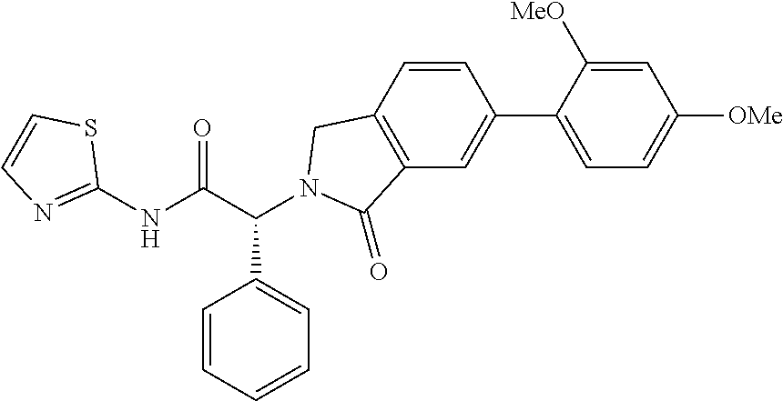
C1(NC(C(C2=CC=CC=C2)N2CC3=C(C=C(C4=CC=C([OMe])C=C4[MeO])C=C3)C2=O)=O)=NC=CS1
